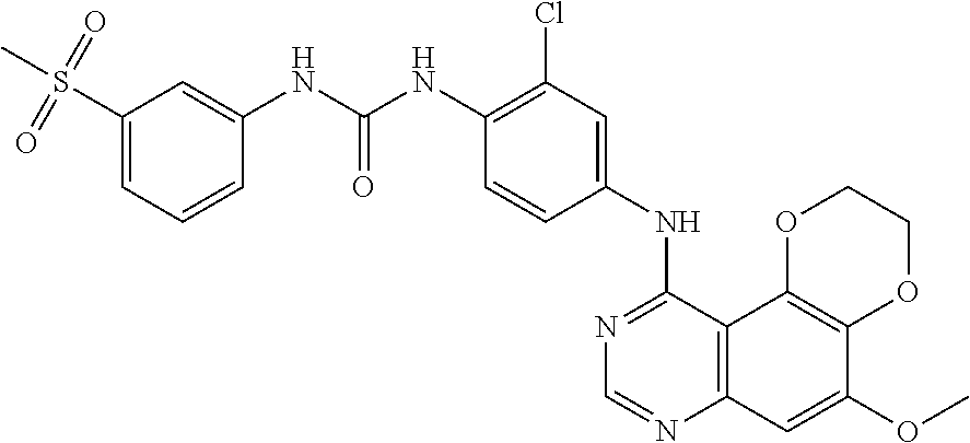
C12=C(C3=C(C=C1OC)N=CN=C3NC1=CC(Cl)=C(NC(NC3=CC(S(C)(=O)=O)=CC=C3)=O)C=C1)OCCO2
